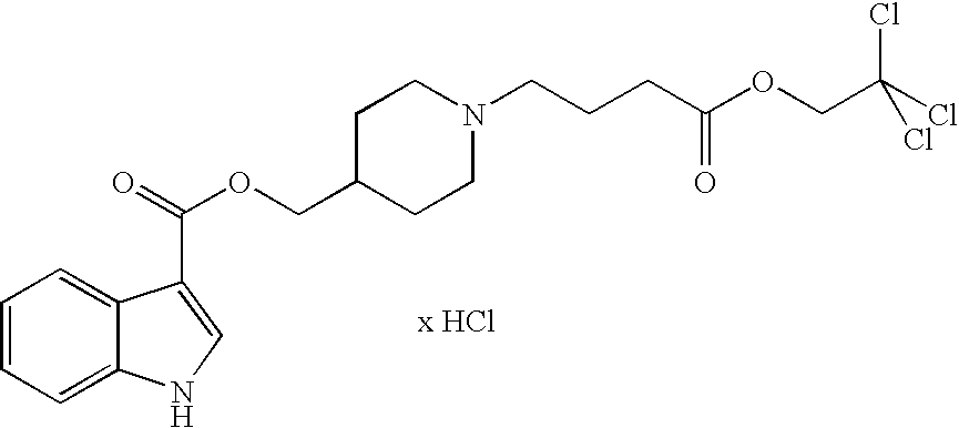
N1(CCCC(OCC(Cl)(Cl)Cl)=O)CCC(COC(=O)C2=CNC3=CC=CC=C32)CC1
